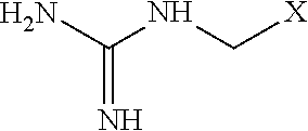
NC(NC[X])=N
